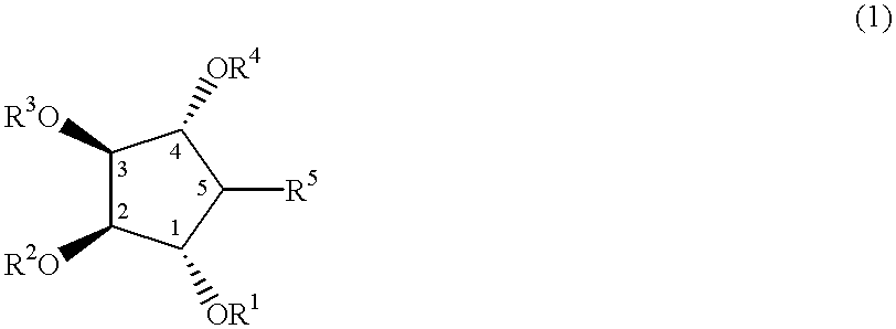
C1([R3O])C([R2O])C([OR1])C([R5])C1[OR4]
